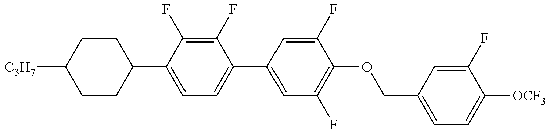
C1CC(C2=CC=C(C3=CC(F)=C(OCC4=CC=C([OCF3])C(F)=C4)C(F)=C3)C(F)=C2F)CCC1[C3H7]
